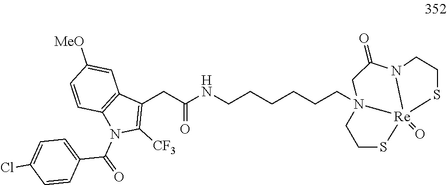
C(CCCCCN12[Re]3(=O)(N(C(=O)C1)CCS3)SCC2)NC(CC1=C([CF3])N(C(C2=CC=C(Cl)C=C2)=O)C2=C1C=C([MeO])C=C2)=O
